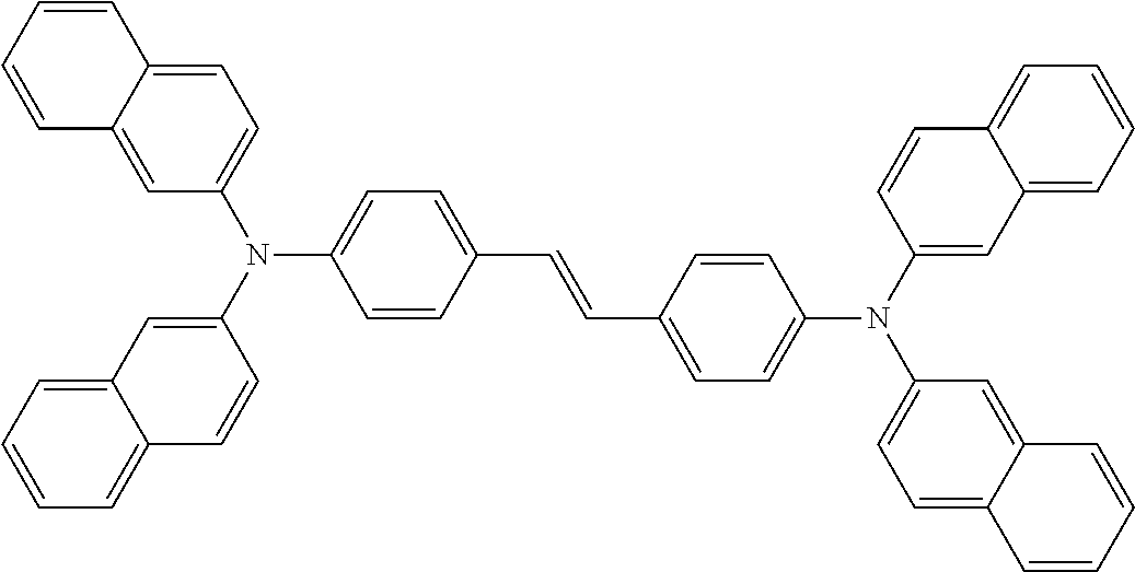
C1=CC(C=CC2=CC=C(N(C3=CC=C4C(=C3)C=CC=C4)C3=CC4=CC=CC=C4C=C3)C=C2)=CC=C1N(C1=CC2=CC=CC=C2C=C1)C1=CC=C2C(=C1)C=CC=C2
